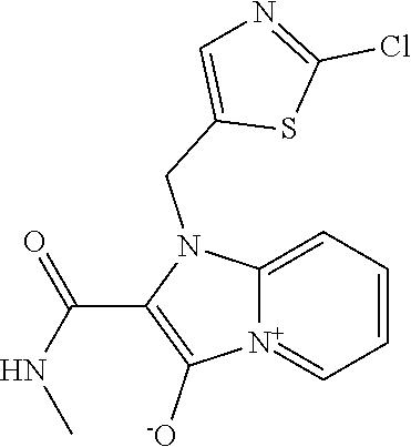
[N+]12=CC=CC=C1N(CC1=CN=C(Cl)S1)C(C(NC)=O)=C2[-O]
